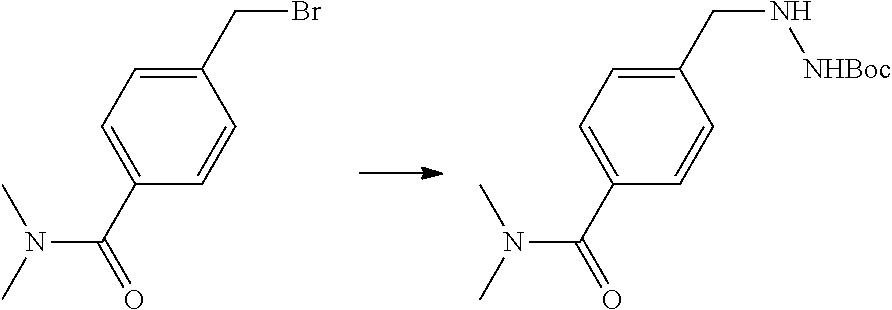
C(C1=CC=C(C(N(C)C)=O)C=C1)Br.C(C1=CC=C(C(N(C)C)=O)C=C1)N[NHBoc]
